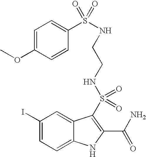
C1(I)=CC=C2C(=C1)C(S(=O)(=O)NCCNS(C1=CC=C(OC)C=C1)(=O)=O)=C(C(N)=O)N2
